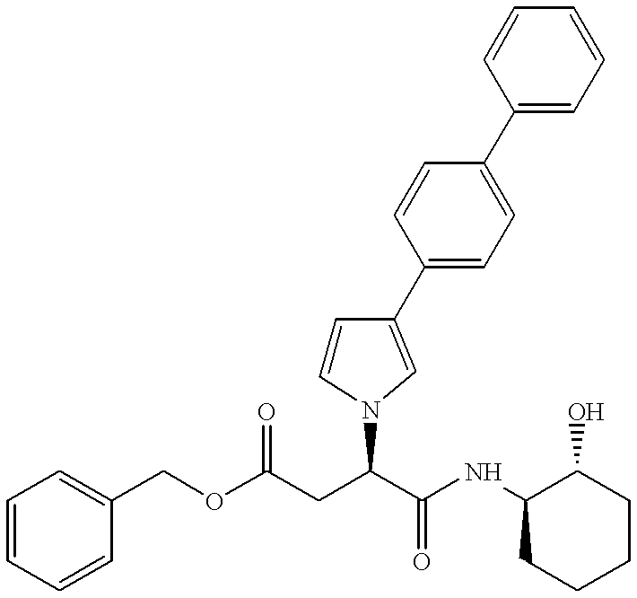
O(C(CC(C(NC1CCCCC1O)=O)N1C=CC(C2=CC=C(C3=CC=CC=C3)C=C2)=C1)=O)CC1=CC=CC=C1
